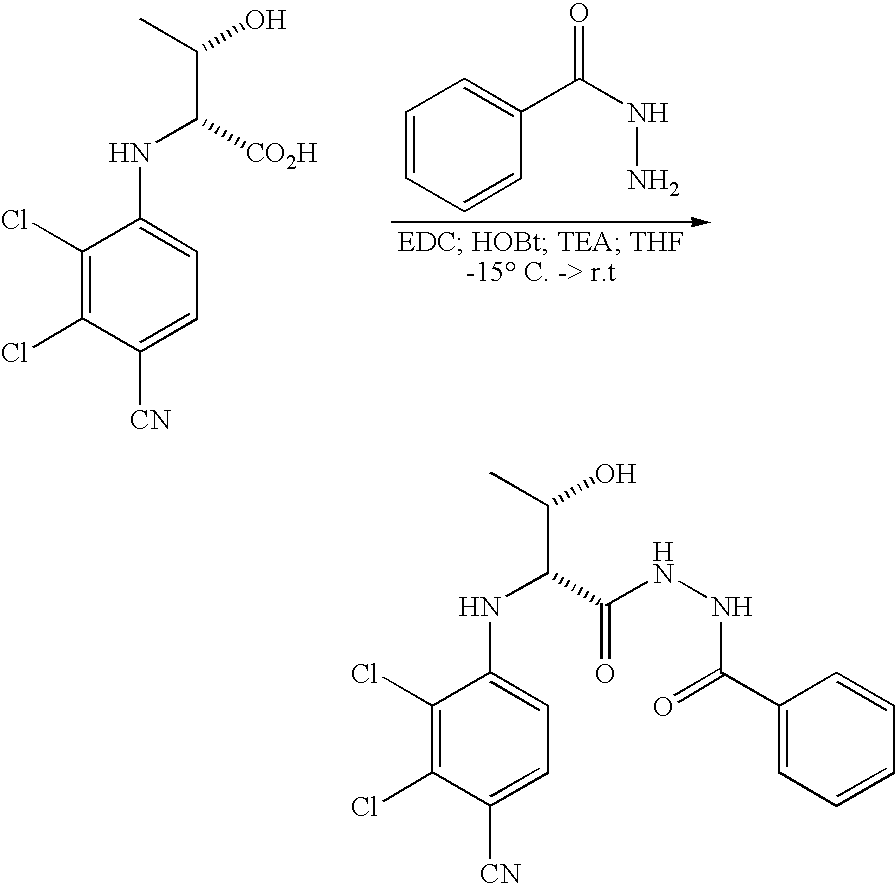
C1(Cl)=C(Cl)C(NC(C(C)O)[CO2H])=CC=C1[CN].C1=CC=CC(C(NN)=O)=C1.C1(Cl)=C(Cl)C(NC(C(C)O)C(NNC(C2=CC=CC=C2)=O)=O)=CC=C1[CN]
